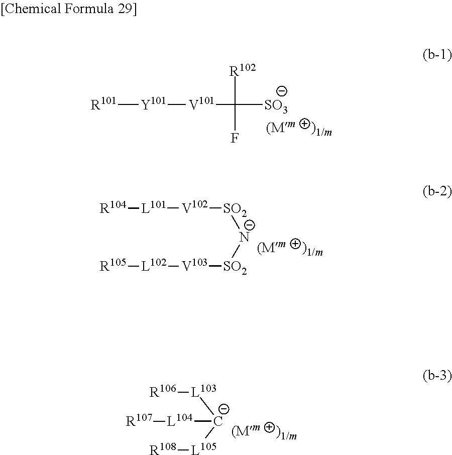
[R101][Y101][V101]C(F)([R102])[SO3].[N-]([SO2][V102][L101][R104])[SO2][V103][L102][R105].[C-]([L104][R107])([L103][R106])[L105][R108]
